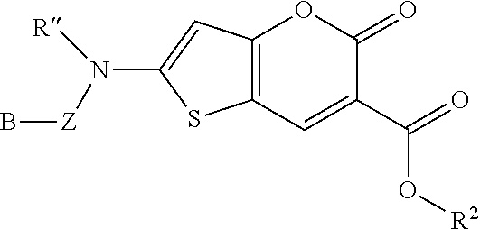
C12=C(C=C(C(=O)O[R2])C(=O)O1)SC(N([Z]B)[R])=C2
